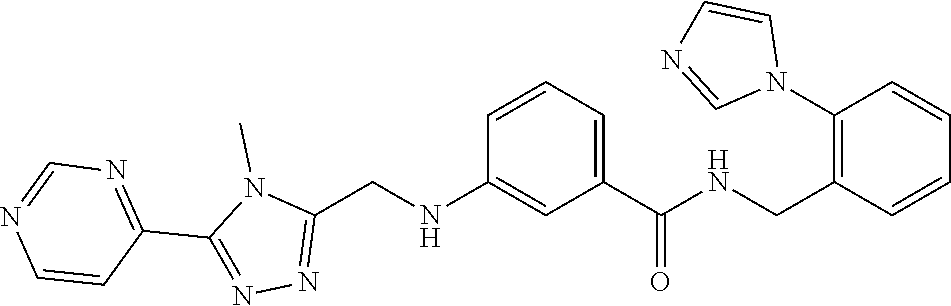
C1(C2=NN=C(CNC3=CC(C(=O)NCC4=C(N5C=CN=C5)C=CC=C4)=CC=C3)N2C)=NC=NC=C1
